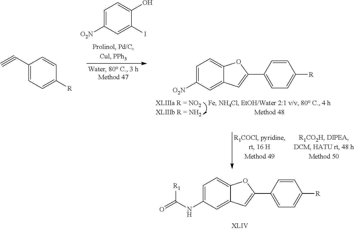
C1=C([O2N])C=C(I)C(O)=C1.C1=C([O2N])C=C2C(=C1)OC(C1=CC=C([R])C=C1)=C2.C1=C(NC([R1])=O)C=C2C(=C1)OC(C1=CC=C([R])C=C1)=C2.C1(C#C)=CC=C([R])C=C1
